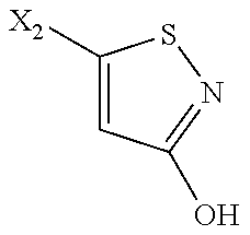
C1([X2])=CC(O)=NS1
